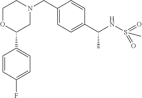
C1OC(C2=CC=C(F)C=C2)CN(CC2=CC=C(C(NS(C)(=O)=O)C)C=C2)C1
